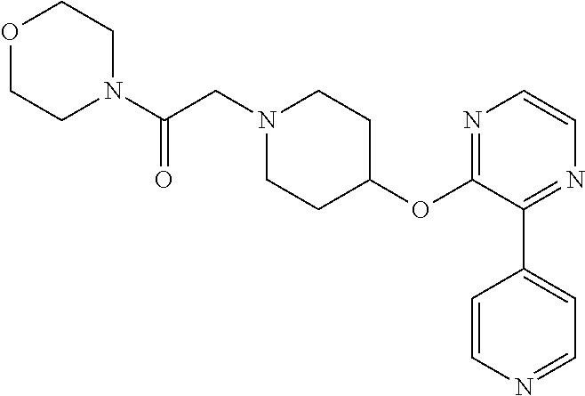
C1N(C(=O)CN2CCC(OC3=NC=CN=C3C3=CC=NC=C3)CC2)CCOC1
